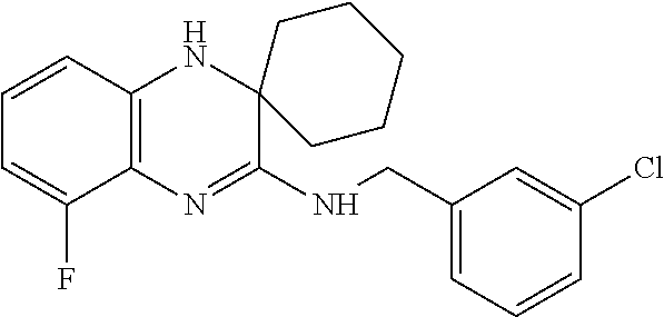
C1=CC2=C(N=C(NCC3=CC=CC(Cl)=C3)C3(N2)CCCCC3)C(F)=C1
